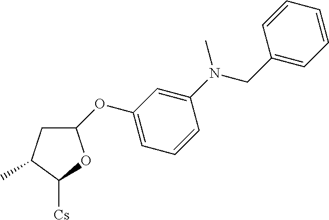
C1C(C)C([Cs])OC1OC1=CC=CC(N(CC2=CC=CC=C2)C)=C1
